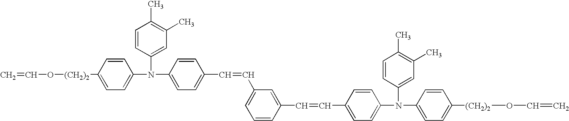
C=CO[(CH2)2]C1=CC=C(N(C2=CC(C)=C(C)C=C2)C2=CC=C(C=CC3=CC=CC(C=CC4=CC=C(N(C5=CC(C)=C(C)C=C5)C5=CC=C([(CH2)2]OC=C)C=C5)C=C4)=C3)C=C2)C=C1
